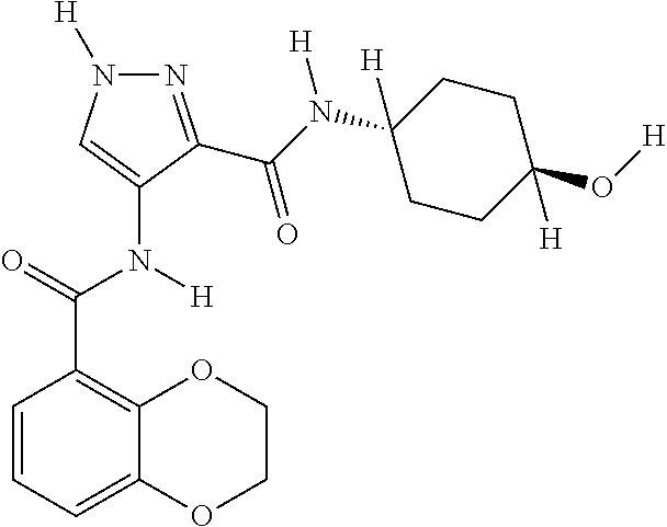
N1=C(C(N(C2([H])CCC(O[H])([H])CC2)[H])=O)C(N([H])C(=O)C2=C3C(=CC=C2)OCCO3)=CN1[H]
